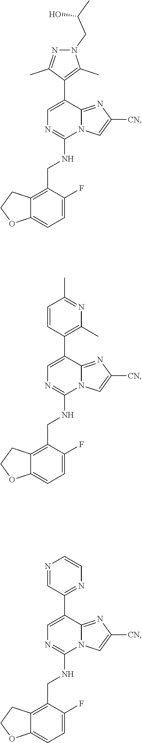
C1=C(F)C(CNC2=NC=C(C3=NC=CN=C3)C3=NC([CN])=CN23)=C2C(=C1)OCC2.C1=C(F)C(CNC2=NC=C(C3=C(C)N=C(C)C=C3)C3=NC([CN])=CN23)=C2C(=C1)OCC2.C1=C(F)C(CNC2=NC=C(C3=C(C)N(CC(C)O)N=C3C)C3=NC([CN])=CN23)=C2C(=C1)OCC2
